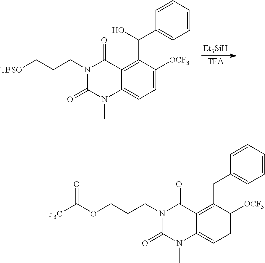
C12=C(C(O)C3=CC=CC=C3)C([OCF3])=CC=C1N(C)C(=O)N(CCC[TBSO])C2=O.[TFA].[Et3SiH].C12=C(CC3=CC=CC=C3)C([OCF3])=CC=C1N(C)C(=O)N(CCCOC([F3C])=O)C2=O
